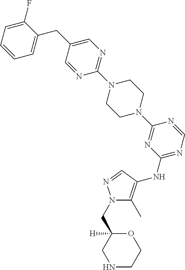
C1(N2CCN(C3=NC(NC4=C(C)N(CC5([H])CNCCO5)N=C4)=NC=N3)CC2)=NC=C(CC2=CC=CC=C2F)C=N1
